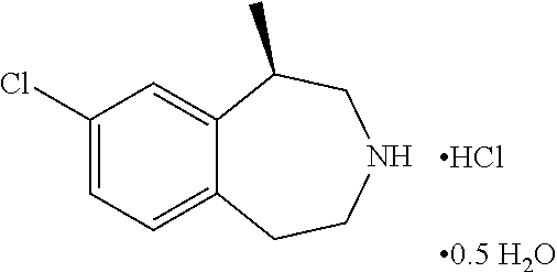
C1(Cl)=CC=C2C(=C1)C(C)CNCC2.Cl.[0.5 H2O]
